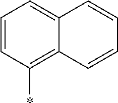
*C1=C2C(=CC=C1)C=CC=C2
